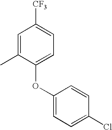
C1=C(C)C(OC2=CC=C(Cl)C=C2)=CC=C1[CF3]
